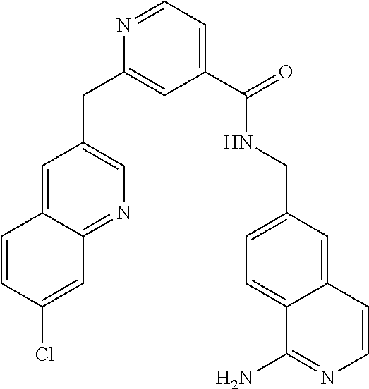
N1=CC=C(C(NCC2=CC=C3C(=C2)C=CN=C3N)=O)C=C1CC1=CN=C2C(=C1)C=CC(Cl)=C2
